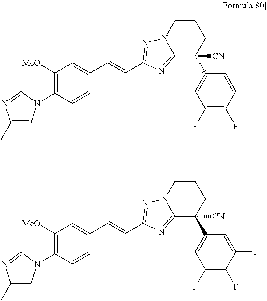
C1=C(C=CC2=NN3CCCC(C4=CC(F)=C(F)C(F)=C4)([CN])C3=N2)C=CC(N2C=C(C)N=C2)=C1[MeO].C1=C(C=CC2=NN3CCCC(C4=CC(F)=C(F)C(F)=C4)([CN])C3=N2)C=CC(N2C=C(C)N=C2)=C1[MeO]
